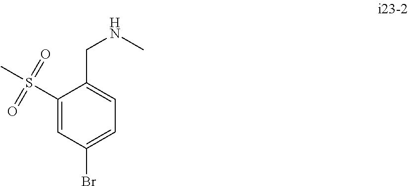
BrC1=CC=C(CNC)C(S(C)(=O)=O)=C1
